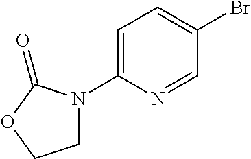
C1=C(N2CCOC2=O)N=CC(Br)=C1
